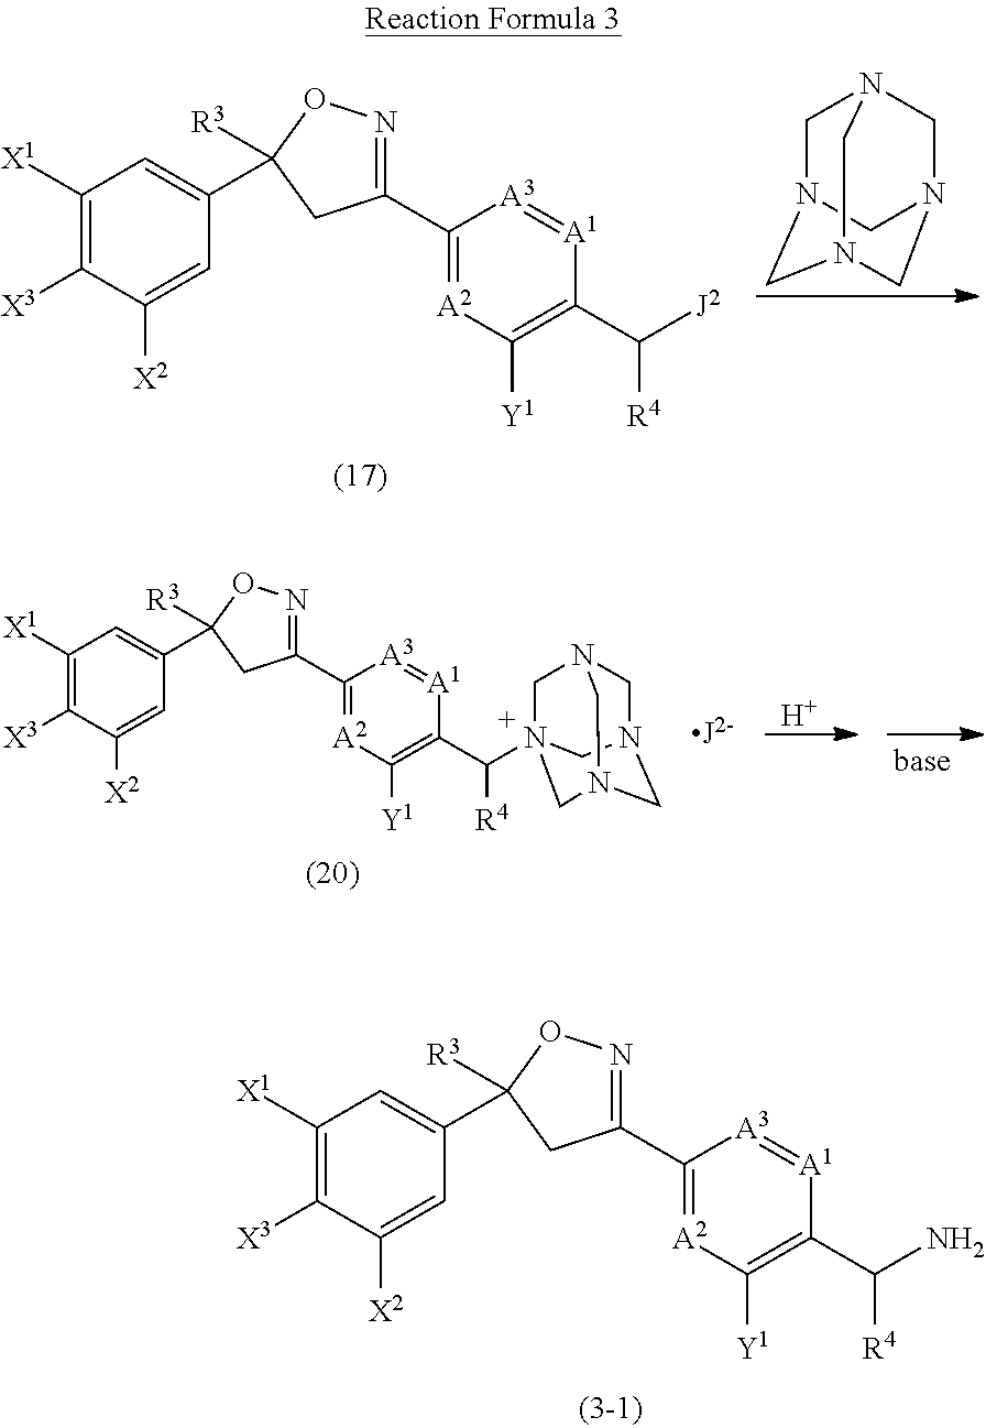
C1([X1])=C([X3])C([X2])=CC(C2([R3])CC(C3=[A2]C([Y1])=C(C([J2])[R4])[A1]=[A3]3)=NO2)=C1.C1N2CN3CN(CN1C3)C2.C1([X1])=C([X3])C([X2])=CC(C2([R3])CC(C3=[A2]C([Y1])=C(C([R4])N45CN6CN(CN(C4)C6)C5)[A1]=[A3]3)=NO2)=C1.[H].C1([X1])=C([X3])C([X2])=CC(C2([R3])CC(C3=[A2]C([Y1])=C(C(N)[R4])[A1]=[A3]3)=NO2)=C1
